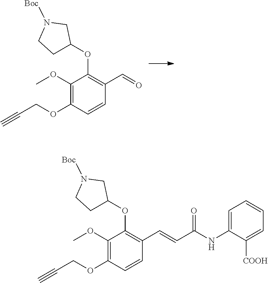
C1(OC2CCN([Boc])C2)=C(C=O)C=CC(OCC#C)=C1OC.C1(OC2CCN([Boc])C2)=C(C=CC(NC2=CC=CC=C2[COOH])=O)C=CC(OCC#C)=C1OC
